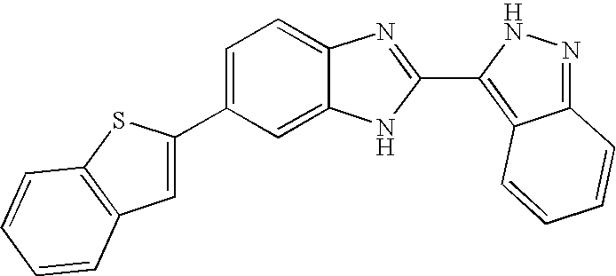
C1=C(C2=CC3=C(S2)C=CC=C3)C=C2C(=C1)N=C(C1=C3C(=NN1)C=CC=C3)N2
